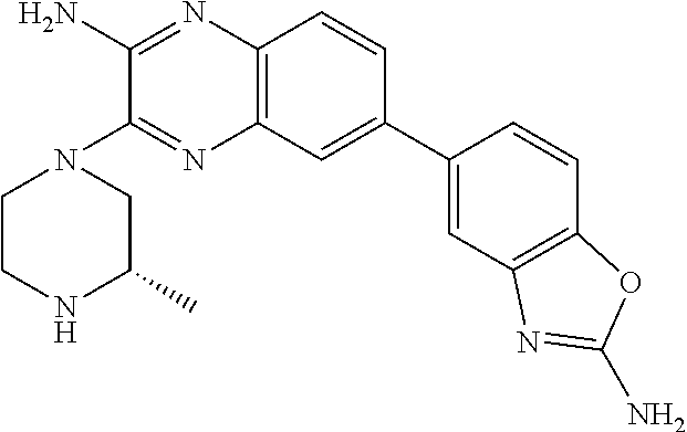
C1(N)=NC2=C(N=C1N1CCNC(C)C1)C=C(C1=CC3=C(C=C1)OC(N)=N3)C=C2
